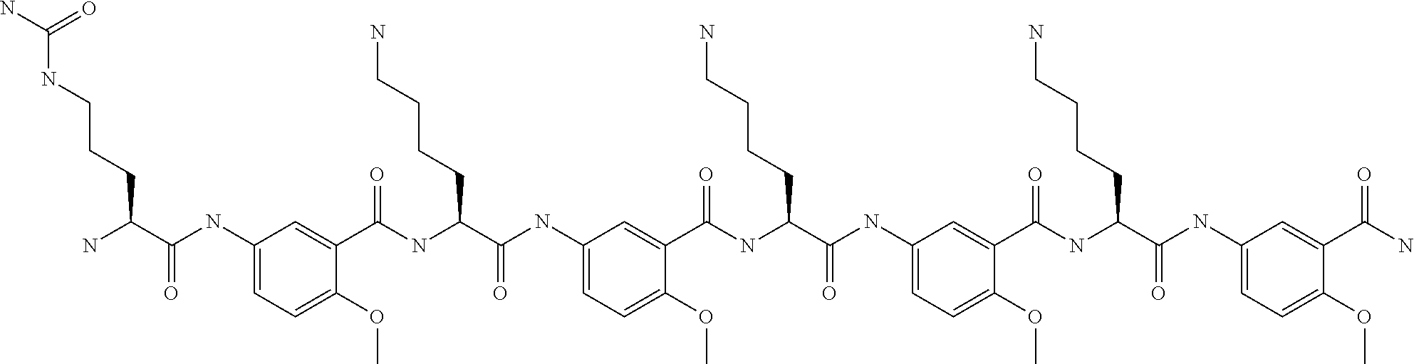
C1(NC(C(N)CCCNC(N)=O)=O)=CC=C(OC)C(C(NC(C(NC2=CC=C(OC)C(C(NC(C(NC3=CC=C(OC)C(C(NC(C(NC4=CC=C(OC)C(C(N)=O)=C4)=O)CCCCN)=O)=C3)=O)CCCCN)=O)=C2)=O)CCCCN)=O)=C1
